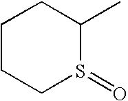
C1CCS(=O)C(C)C1
